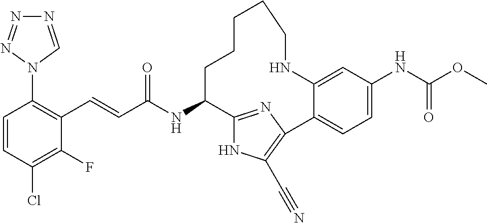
C1(C=CC(NC2C3=NC(=C(C#N)N3)C3=CC=C(NC(OC)=O)C=C3NCCCCC2)=O)=C(N2C=NN=N2)C=CC(Cl)=C1F
